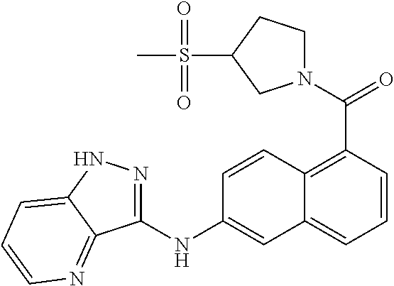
N1(C(=O)C2=C3C(=CC=C2)C=C(NC2=NNC4=CC=CN=C24)C=C3)CCC(S(C)(=O)=O)C1
